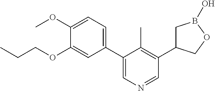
C1(C2=CN=CC(C3CB(O)OC3)=C2C)=CC=C(OC)C(OCCC)=C1
